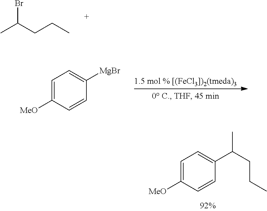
BrC(CCC)C.C1=C([MeO])C=CC([MgBr])=C1.C1=C([MeO])C=CC(C(CCC)C)=C1
